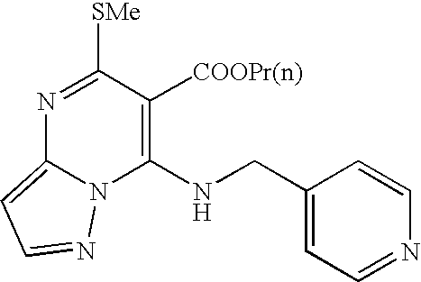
N1=C([SMe])C([COOPr(n)])=C(NCC2=CC=NC=C2)N2C1=CC=N2
